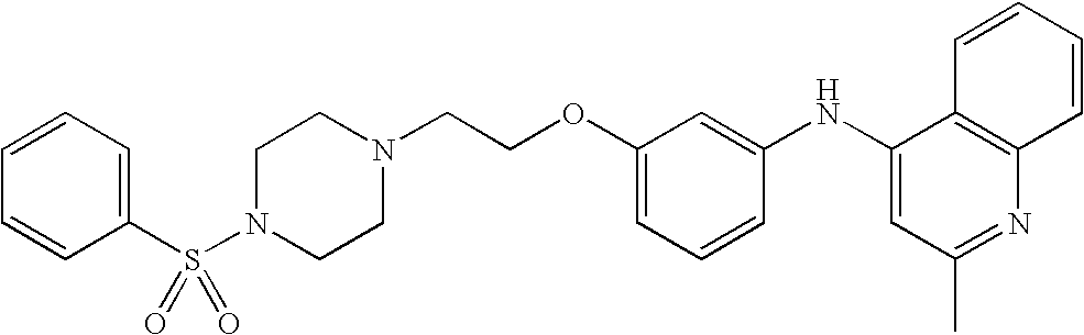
C1N(S(C2=CC=CC=C2)(=O)=O)CCN(CCOC2=CC=CC(NC3=CC(C)=NC4=C3C=CC=C4)=C2)C1
